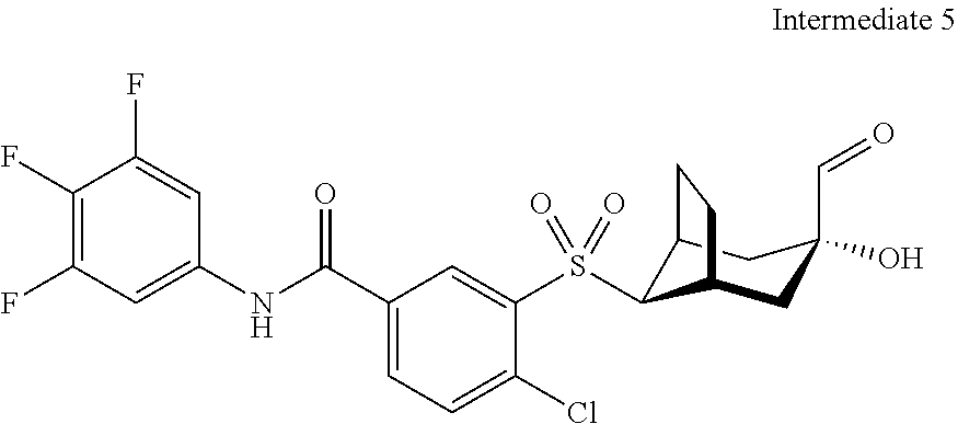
C1(F)=CC(NC(C2=CC=C(Cl)C(S(=O)(=O)C3C4CC(O)(C=O)CC3CC4)=C2)=O)=CC(F)=C1F
